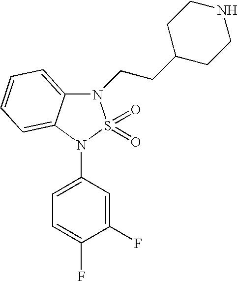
N1(CCC2CCNCC2)C2=CC=CC=C2N(C2=CC=C(F)C(F)=C2)S1(=O)=O
